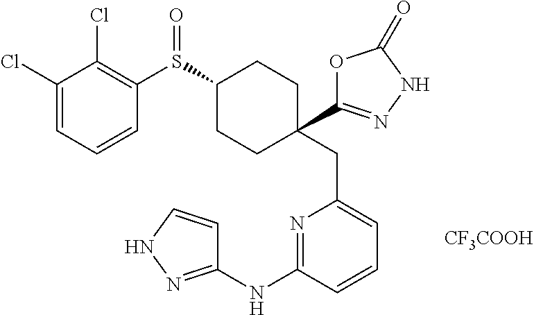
S(C1CCC(CC2=CC=CC(NC3=NNC=C3)=N2)(C2=NNC(=O)O2)CC1)(C1=C(Cl)C(Cl)=CC=C1)=O.[CF3COOH]
